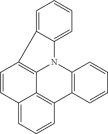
C1=CC2=CC=CC3=C2C2=C1C1=CC=CC=C1N2C1=C3C=CC=C1
